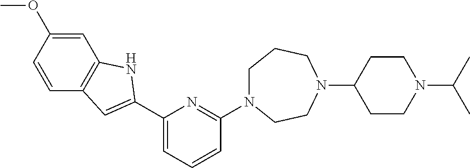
C1N(C2=NC(C3=CC4=C(C=C(OC)C=C4)N3)=CC=C2)CCN(C2CCN(C(C)C)CC2)CC1
